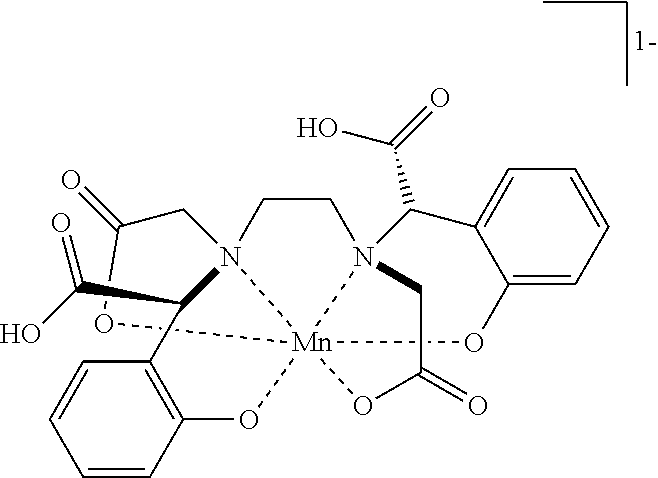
OC(=O)C1C2=C(C=CC=C2)O[Mn]2345N(C(C(O)=O)C6=CC=CC=C6O2)(CCN13CC(=O)O4)CC(=O)O5
